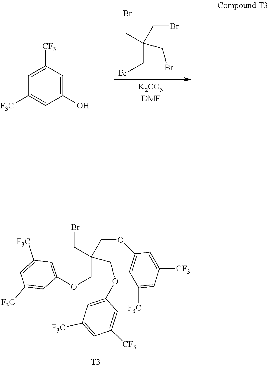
[K2CO3DMF].BrCC(CBr)(CBr)CBr.C1([CF3])=CC([F3C])=CC(O)=C1.O(CC(CBr)(COC1=CC([F3C])=CC([CF3])=C1)COC1=CC([F3C])=CC([CF3])=C1)C1=CC([F3C])=CC([F3C])=C1.[T3]
